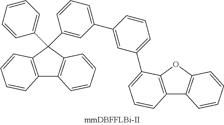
C12=C(C(C3=CC=CC=C3)(C3=CC(C4=CC(C5=CC=CC6=C5OC5=C6C=CC=C5)=CC=C4)=CC=C3)C3=C1C=CC=C3)C=CC=C2
